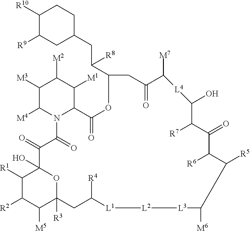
C1([R10])C([R9])CC(CC([R8])C2OC(=O)C3C([M1])C([M2])C([M3])C([M4])N3C(=O)C(=O)C3(O)OC([R3])(C([M5])C([R2])C3[R1])CC([R4])[L1][L2][L3]C([M6])C([R5])C([R6])C(=O)C([R7])C(O)[L4]C([M7])C(=O)C2)CC1
